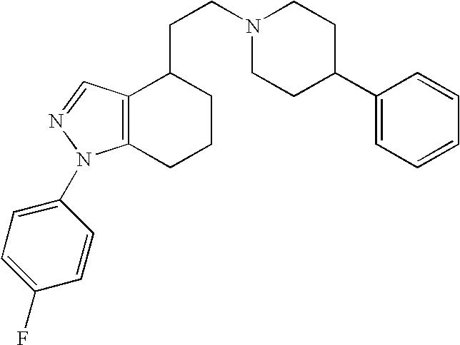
C12=C(N(C3=CC=C(F)C=C3)N=C1)CCCC2CCN1CCC(C2=CC=CC=C2)CC1
